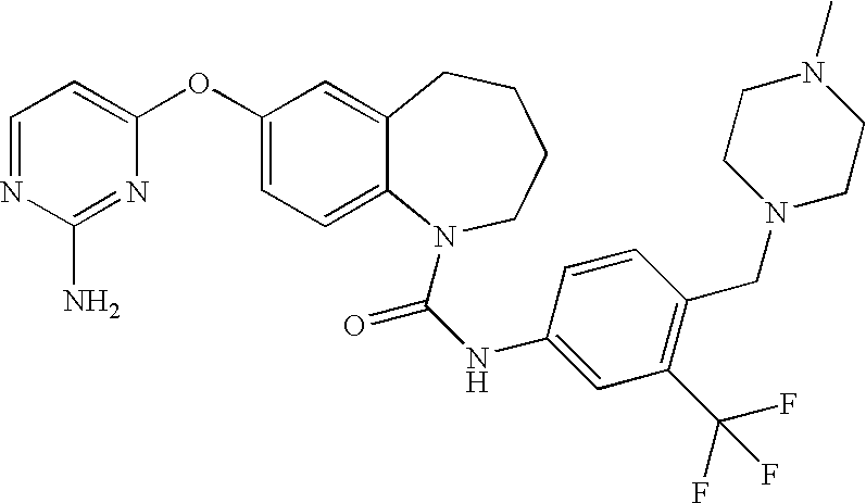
C1=NC(N)=NC(OC2=CC=C3C(=C2)CCCCN3C(=O)NC2=CC(C(F)(F)F)=C(CN3CCN(C)CC3)C=C2)=C1
